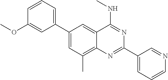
C1=C(OC)C=CC=C1C1=CC(C)=C2C(=C1)C(NC)=NC(C1=CC=CN=C1)=N2
